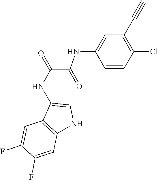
C(#C)C1=C(Cl)C=CC(NC(C(NC2=CNC3=C2C=C(F)C(F)=C3)=O)=O)=C1
